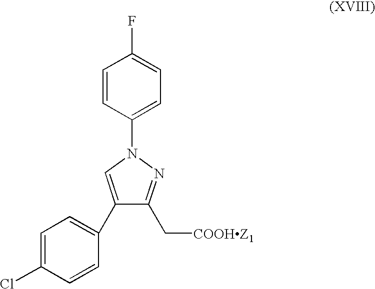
C1=CC(N2C=C(C3=CC=C(Cl)C=C3)C(C[COOHZ1])=N2)=CC=C1F
